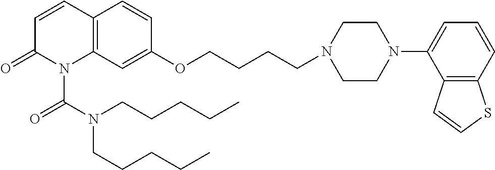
C12=C(C=C(OCCCCN3CCN(C4=CC=CC5=C4C=CS5)CC3)C=C1)N(C(N(CCCCC)CCCCC)=O)C(=O)C=C2
